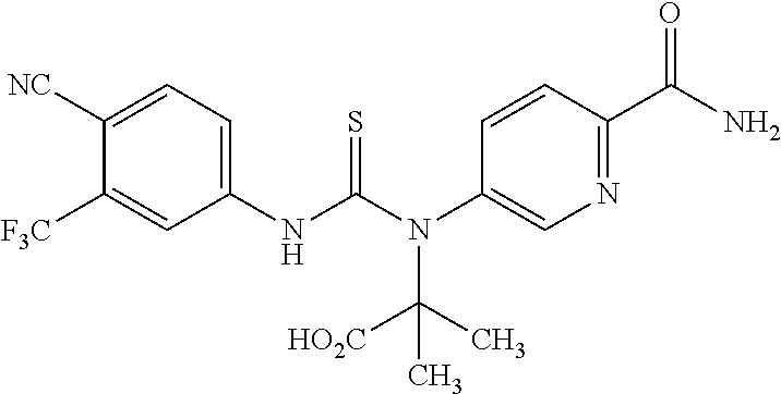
C1(NC(N(C2=CN=C(C(N)=O)C=C2)C([HO2C])(C)C)=S)=CC=C([NC])C([F3C])=C1
